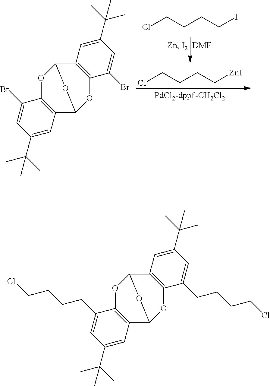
O1C2=C(C3OC4=C(C1O3)C=C(C(C)(C)C)C=C4Br)C=C(C(C)(C)C)C=C2Br.ClCCCCI.[DMF].ClCCCC[ZnI].O1C2=C(C3OC4=C(C1O3)C=C(C(C)(C)C)C=C4CCCCCl)C=C(C(C)(C)C)C=C2CCCCCl
